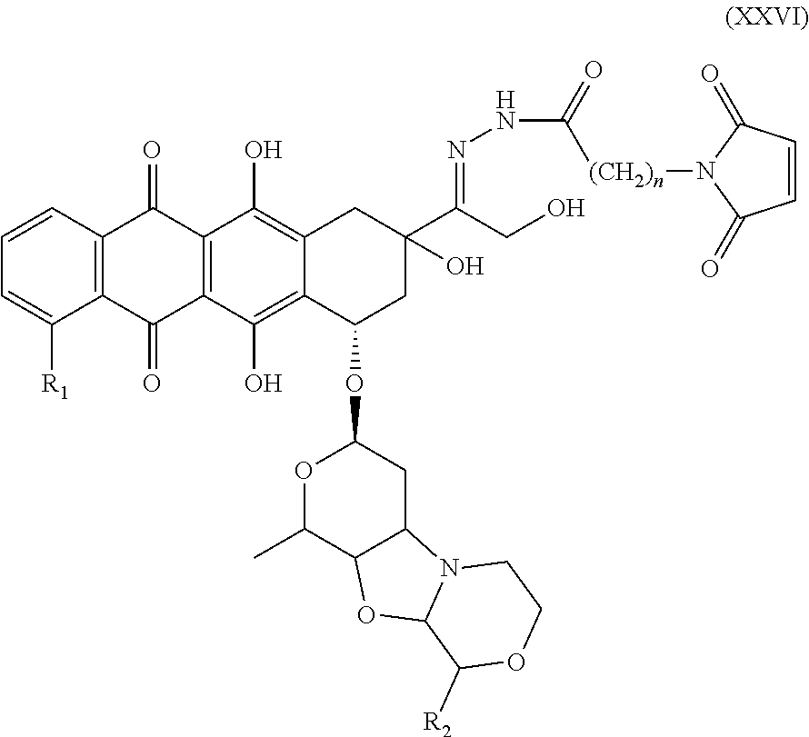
C1=CC2=C(C([R1])=C1)C(=O)C1=C(C2=O)C(O)=C2C(=C1O)C(OC1OC(C)C3C(C1)N1C(O3)C([R2])OCC1)CC(C(CO)=NNC(=O)[(CH2)n]N1C(=O)C=CC1=O)(O)C2
